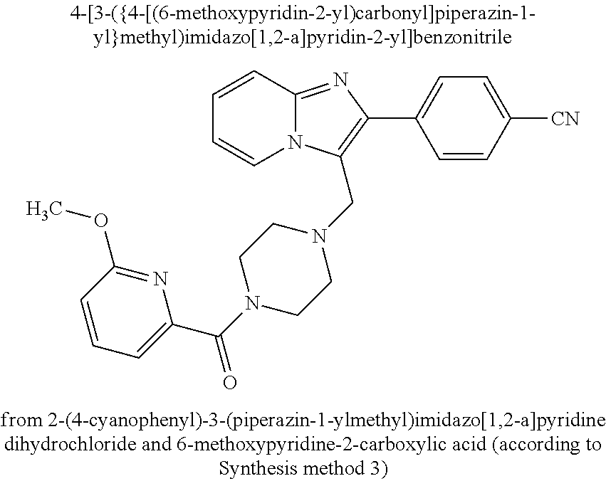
C1=CC2=NC(C3=CC=C([CN])C=C3)=C(CN3CCN(C(C4=CC=CC(OC)=N4)=O)CC3)N2C=C1
